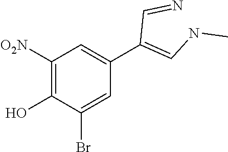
C1([O2N])=C(O)C(Br)=CC(C(=CNC)C=N)=C1
